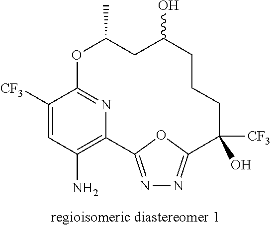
C1([CF3])=CC(N)=C2N=C1OC(C)CC(O)CCCC([CF3])(O)C1=NN=C2O1
